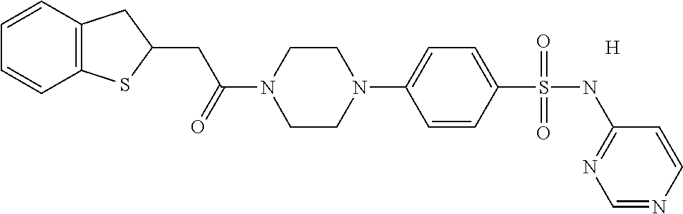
C12=C(C=CC=C1)CC(CC(=O)N1CCN(C3=CC=C(S(NC4=NC=NC=C4)(=O)=O)C=C3)CC1)S2.[H]
